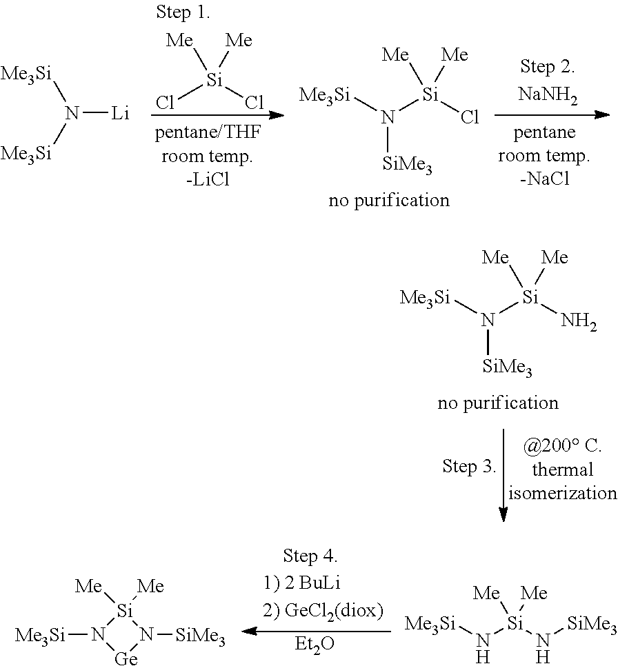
Cl[Si](Cl)([Me])[Me].N([Li])([Me3Si])[Me3Si].N([Si](Cl)([Me])[Me])([Me3Si])[SiMe3].N([Si](N)([Me])[Me])([Me3Si])[SiMe3].[Si]1([Me])([Me])N([Me3Si])[Ge]N1[SiMe3].[Et2O].N([Si](N[SiMe3])([Me])[Me])[Me3Si]
